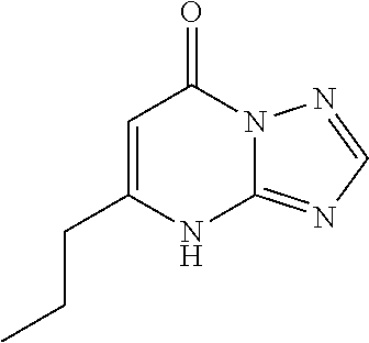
C12=NC=NN1C(=O)C=C(CCC)N2
